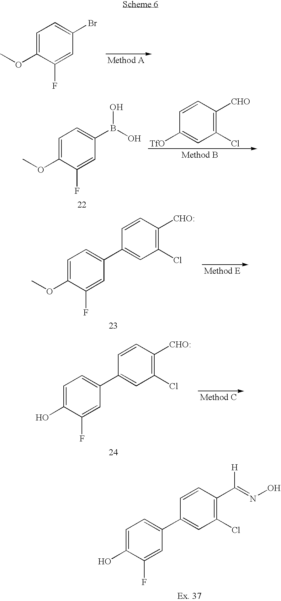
C1=C(OC)C(F)=CC(Br)=C1.C1=CC([CHO])=C(Cl)C=C1[TfO].C1=C(OC)C(F)=CC(B(O)O)=C1.C1=C(OC)C(F)=CC(C2=CC(Cl)=C([CHO:])C=C2)=C1.C1=C(O)C(F)=CC(C2=CC(Cl)=C([CHO:])C=C2)=C1.C1=C(O)C(F)=CC(C2=CC(Cl)=C(C(=NO)[H])C=C2)=C1
